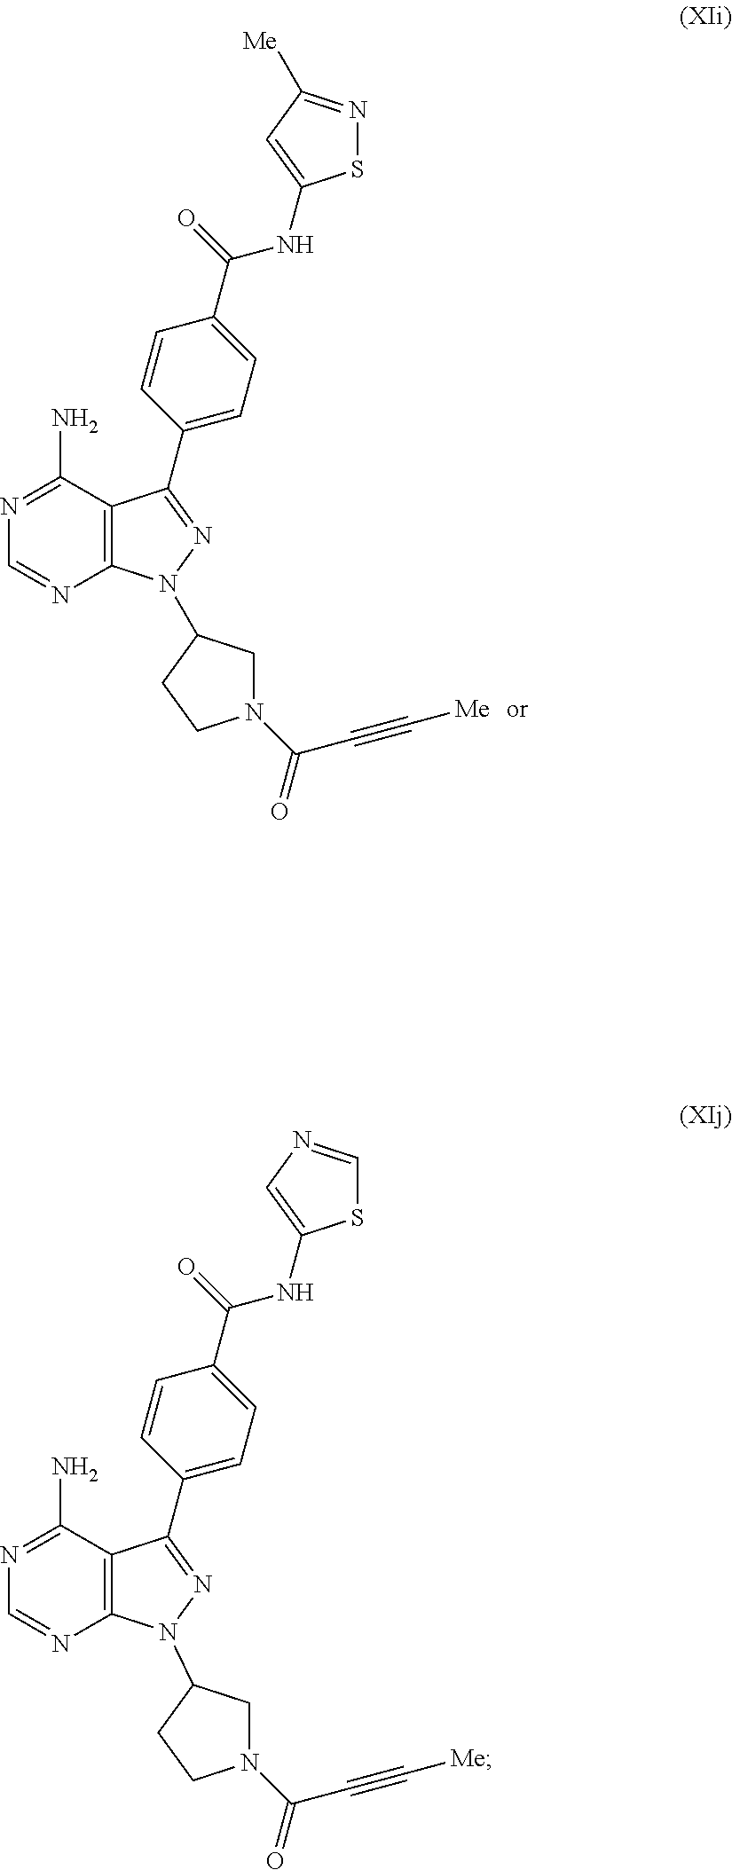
C12=C(C(N)=NC=N1)C(C1=CC=C(C(=O)NC3=CN=CS3)C=C1)=NN2C1CN(C(C#C[Me])=O)CC1.C12=C(C(N)=NC=N1)C(C1=CC=C(C(=O)NC3=CC([Me])=NS3)C=C1)=NN2C1CN(C(C#C[Me])=O)CC1
